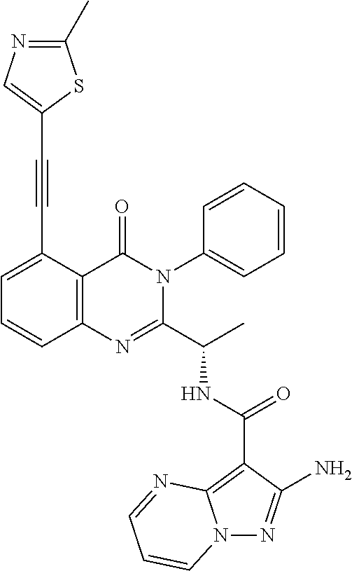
N(C(C1=NC2=C(C(=O)N1C1=CC=CC=C1)C(C#CC1=CN=C(C)S1)=CC=C2)C)C(C1=C2N(N=C1N)C=CC=N2)=O
